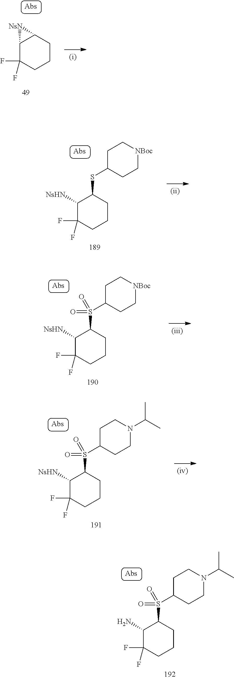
C1([NsHN])C(F)(F)CCCC1S(C1CCN(C(C)C)CC1)(=O)=O.C12C(F)(F)CCCC1[NsN]2.C1([NsHN])C(F)(F)CCCC1SC1CC[NBoc]CC1.C1([NsHN])C(F)(F)CCCC1S(C1CC[NBoc]CC1)(=O)=O.C1(N)C(F)(F)CCCC1S(C1CCN(C(C)C)CC1)(=O)=O
